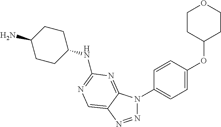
N(C1CCC(N)CC1)C1=NC=C2C(=N1)N(C1=CC=C(OC3CCOCC3)C=C1)N=N2
